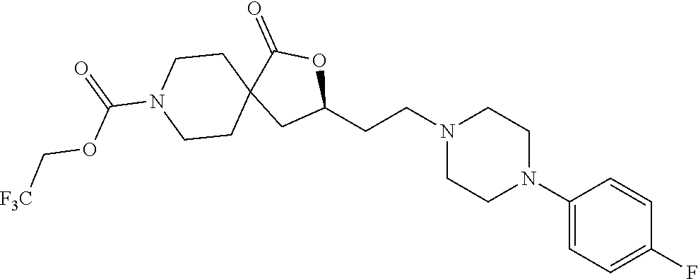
C1(N2CCN(CCC3OC(=O)C4(C3)CCN(C(=O)OC[F3C])CC4)CC2)=CC=C(F)C=C1
